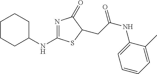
N1=C(NC2CCCCC2)SC(CC(NC2=CC=CC=C2C)=O)C1=O
